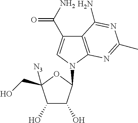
C12=C(N(C3C(O)C(O)C(CO)([N3])O3)C=C1C(N)=O)N=C(C)N=C2N
